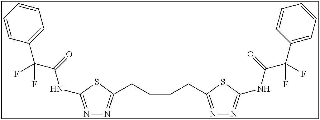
N1=C(NC(C(C2=CC=CC=C2)(F)F)=O)SC(CCCCC2=NN=C(NC(C(C3=CC=CC=C3)(F)F)=O)S2)=N1
